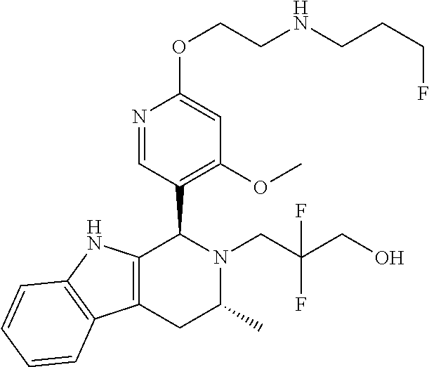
C12=C(NC3=C1C=CC=C3)C(C1=C(OC)C=C(OCCNCCCF)N=C1)N(CC(CO)(F)F)C(C)C2
